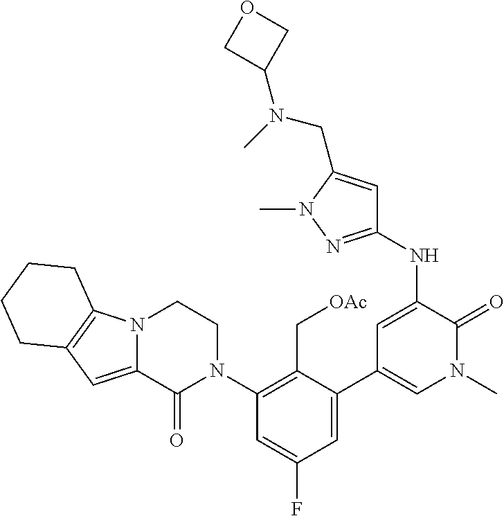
C1(NC2=CC(C3=CC(F)=CC(N4CCN5C(=CC6=C5CCCC6)C4=O)=C3C[OAc])=CN(C)C2=O)=NN(C)C(CN(C2COC2)C)=C1
